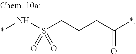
N(S(CCCC(*)=O)(=O)=O)*
